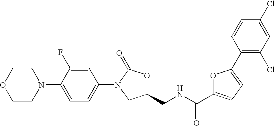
C1COCCN1C1=CC=C(N2CC(CNC(=O)C3=CC=C(C4=C(Cl)C=C(Cl)C=C4)O3)OC2=O)C=C1F
